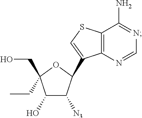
C1(O)C([N3])C(C2=CSC3=C2N=CN=C3N)OC1(CO)CC
